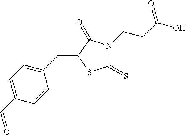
C1(=S)N(CCC(O)=O)C(=O)C(=CC2=CC=C(C=O)C=C2)S1
